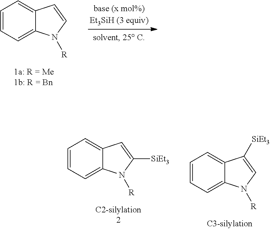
C1=CC=C2C(=C1)C=CN2[R].C1=CC=C2C(=C1)C([SiEt3])=CN2[R].C1=CC=C2C(=C1)C=C([SiEt3])N2[R]
